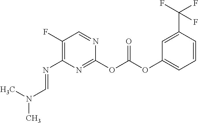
C1(F)=C(N=CN(C)C)N=C(OC(OC2=CC=CC(C(F)(F)F)=C2)=O)N=C1
